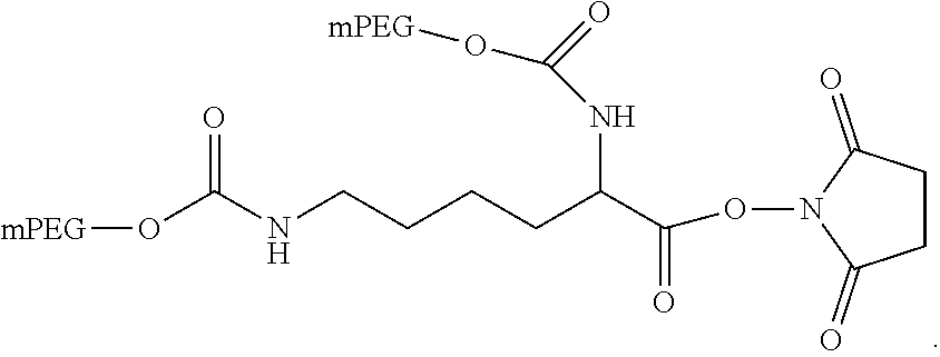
[mPEG]OC(NCCCCC(NC(=O)O[mPEG])C(=O)ON1C(=O)CCC1=O)=O
